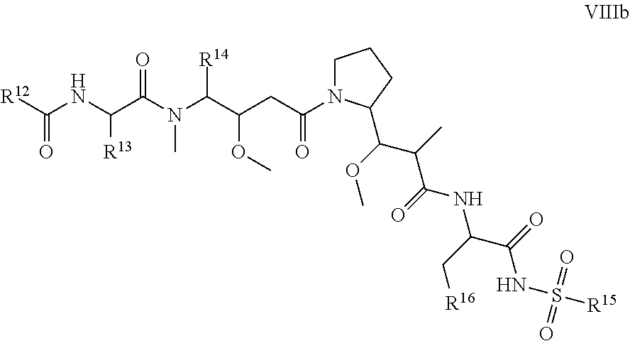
[R12]C(NC(C(N(C(C(CC(=O)N1CCCC1C(C(C(NC(C[R16])C(NS(=O)(=O)[R15])=O)=O)C)OC)OC)[R14])C)=O)[R13])=O
